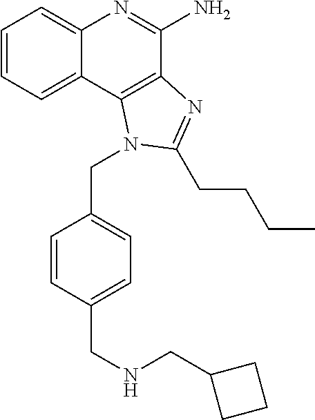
C1=CC=C2C(=C1)N=C(N)C1=C2N(CC2=CC=C(CNCC3CCC3)C=C2)C(CCCC)=N1
